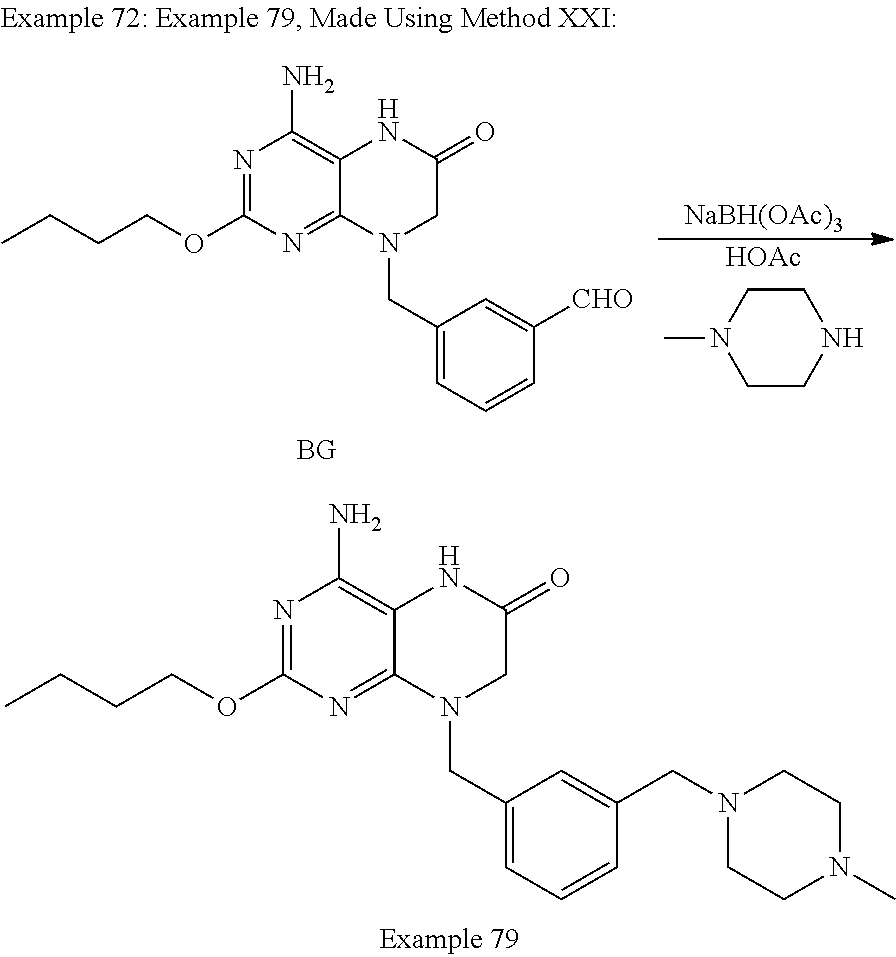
CN1CCNCC1.[NaBH(OAc)3].[HOAc].O(CCCC)C1=NC(N)=C2C(=N1)N(CC1=CC=CC([CHO])=C1)CC(=O)N2.O(CCCC)C1=NC(N)=C2C(=N1)N(CC1=CC=CC(CN3CCN(C)CC3)=C1)CC(=O)N2
